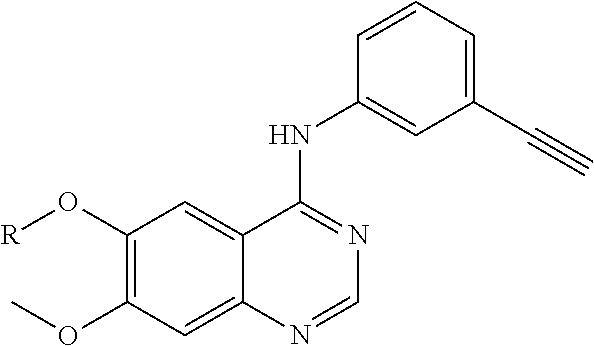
[R]OC1=C(OC)C=C2C(=C1)C(NC1=CC(C#C)=CC=C1)=NC=N2
